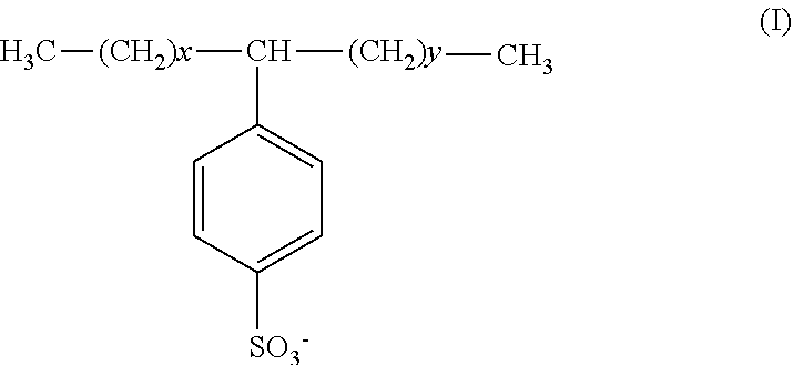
C1=CC([SO3-])=CC=C1C([(CH2)y]C)[(CH2)x]C
